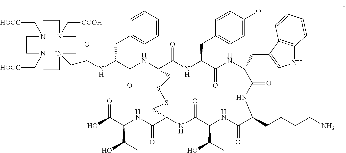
C1N(C[HOOC])CC[-N](CC(=O)NC(C(NC2C(=O)NC(CC3=CC=C(O)C=C3)C(=O)NC(CC3=CNC4=C3C=CC=C4)C(=O)NC(CCCCN)C(=O)NC(C(C)O)C(=O)NC(C(=O)NC(C(O)=O)C(C)O)CSSC2)=O)CC2=CC=CC=C2)CCN(C[COOH])CCN(C[HOOC])C1
